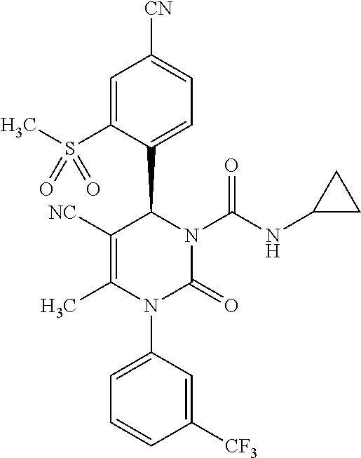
C1=C(S(C)(=O)=O)C(C2C([NC])=C(C)N(C3=CC=CC([CF3])=C3)C(=O)N2C(NC2CC2)=O)=CC=C1[CN]
